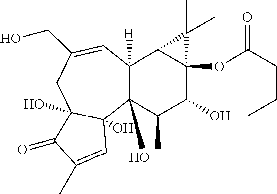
C12(O)C([H])(C=C(CO)CC3(O)C1(O)C=C(C)C3=O)C1C(OC(=O)CCC)(C(O)C2C)C1(C)C
